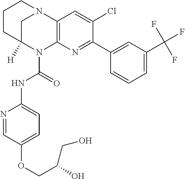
C1C2([H])N(C(=O)NC3=CC=C(OCC(O)CO)C=N3)C3=C(N1CCC2)C=C(Cl)C(C1=CC(C(F)(F)F)=CC=C1)=N3
